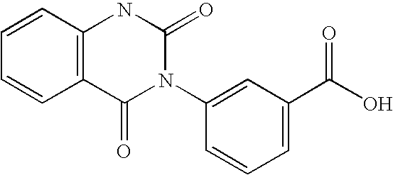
C1=CC2=C(C=C1)C(=O)N(C1=CC(C(O)=O)=CC=C1)C(=O)N2
